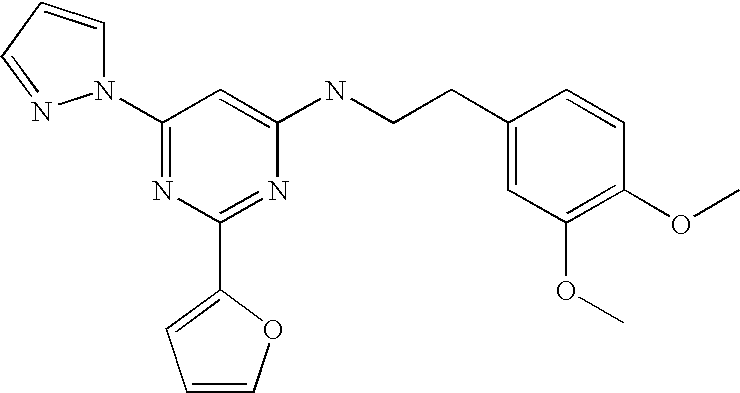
C1(N2C=CC=N2)=NC(C2=CC=CO2)=NC(NCCC2=CC(OC)=C(OC)C=C2)=C1
